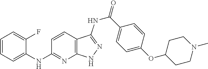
C1(NC2=NC3=C(C=C2)C(NC(=O)C2=CC=C(OC4CCN(C)CC4)C=C2)=NN3)=CC=CC=C1F
